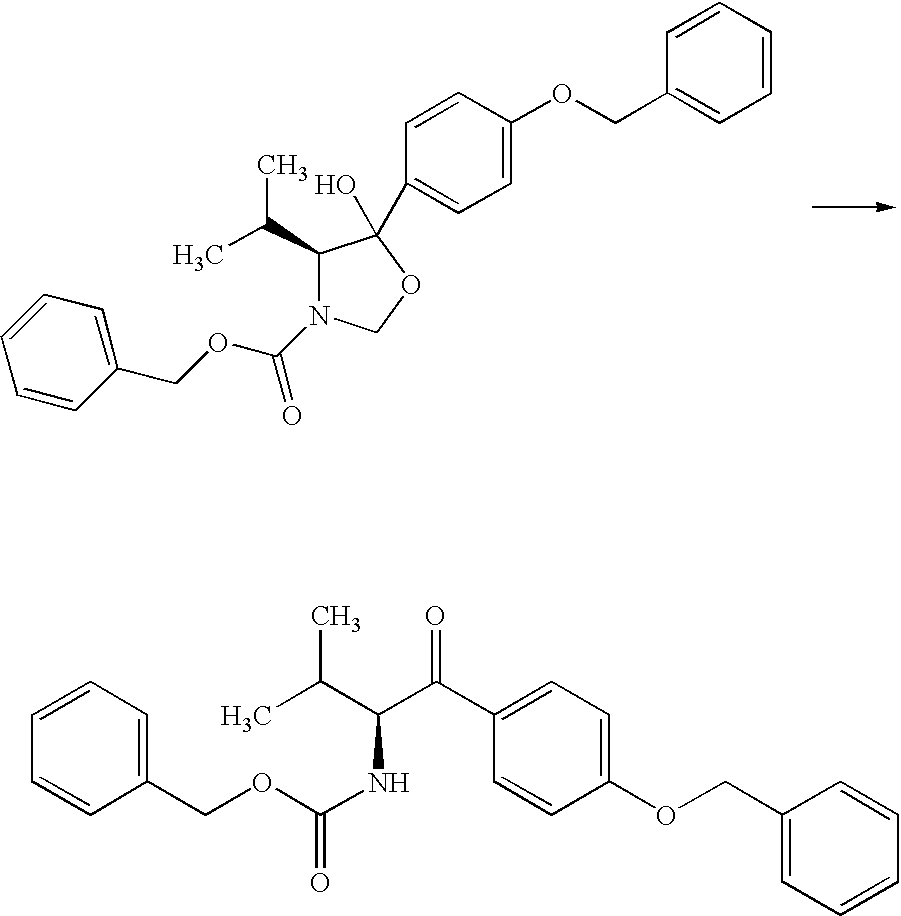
C1(C(C)C)C(C2=CC=C(OCC3=CC=CC=C3)C=C2)(O)OCN1C(OCC1=CC=CC=C1)=O.C1=CC=C(COC(NC(C(C2=CC=C(OCC3=CC=CC=C3)C=C2)=O)C(C)C)=O)C=C1
